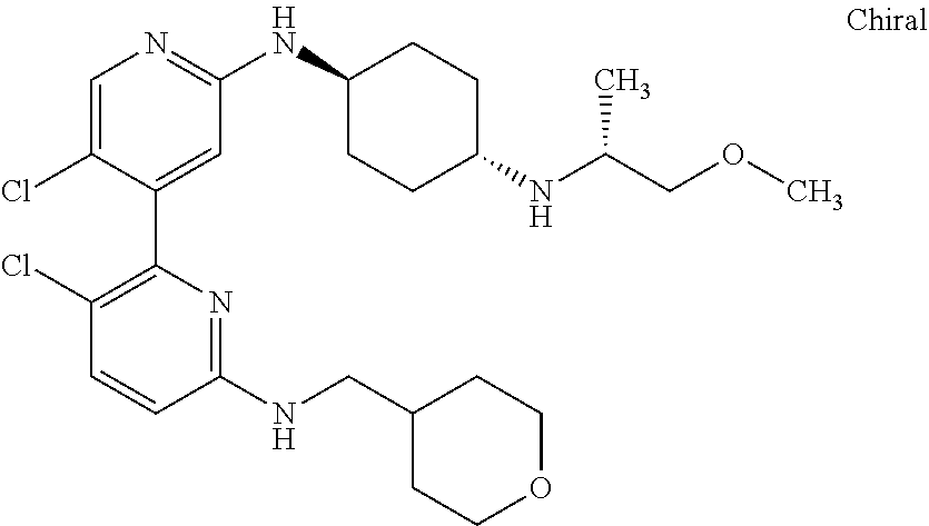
C1=C(Cl)C(C2=C(Cl)C=CC(NCC3CCOCC3)=N2)=CC(NC2CCC(NC(COC)C)CC2)=N1
